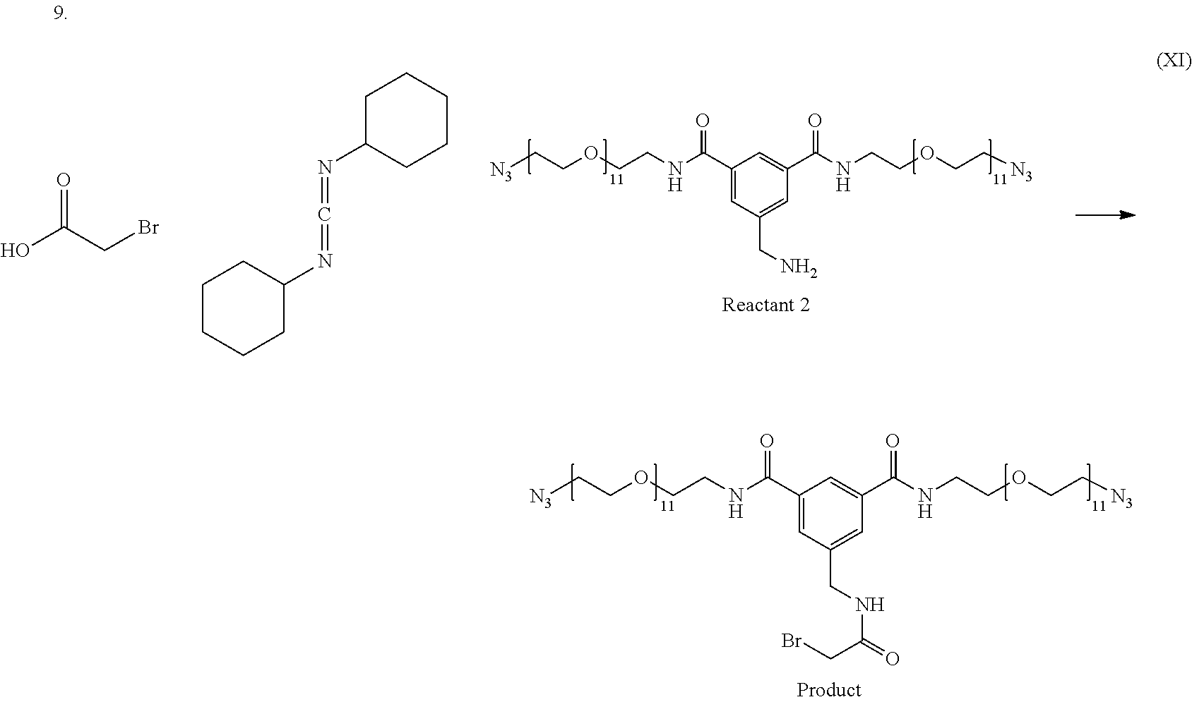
C1(C(NCCOCC[N3])=O)=CC(CNC(CBr)=O)=CC(C(NCCOCC[N3])=O)=C1.C1(C(NCCOCC[N3])=O)=CC(CN)=CC(C(NCCOCC[N3])=O)=C1.O=C(CBr)O.N(=C=NC1CCCCC1)C1CCCCC1
